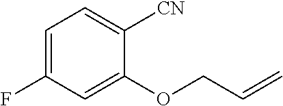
C1=C(F)C=C(OCC=C)C([CN])=C1
